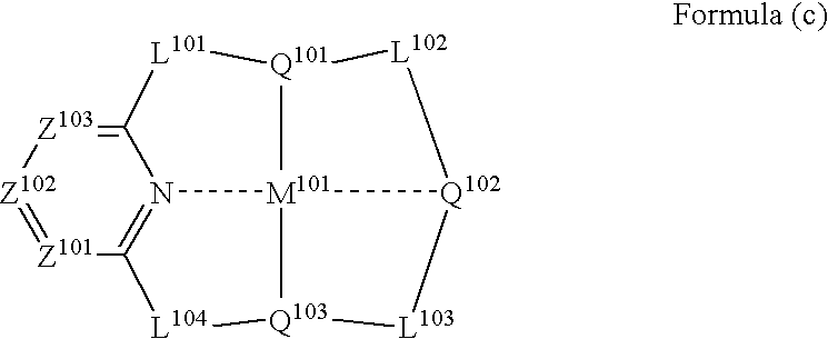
C12=[Z103][Z102]=[Z101]C3=N1[M101]14[Q101]([L101]2)[L102][Q102]1[L103][Q103]4[L104]3
